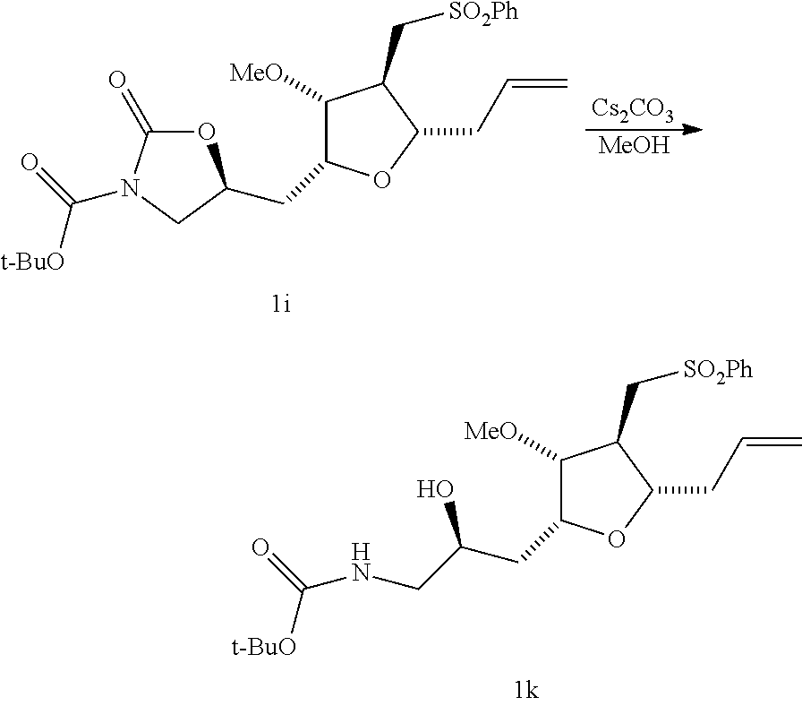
C1([MeO])C(CC2OC(=O)N(C(=O)[t-BuO])C2)OC(CC=C)C1C[SO2Ph].[MeOH].[Cs2CO3].C1([MeO])C(CC(CNC(=O)[t-BuO])O)OC(CC=C)C1C[SO2Ph]
